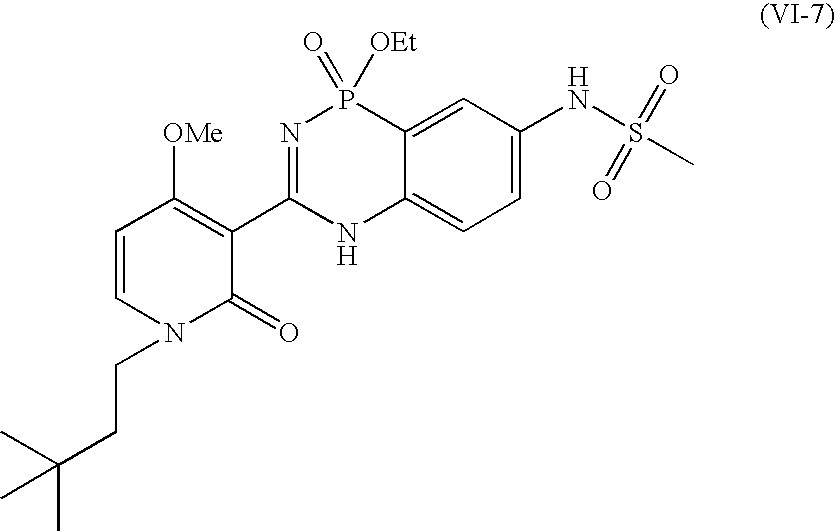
C1=CN(CCC(C)(C)C)C(=O)C(C2=NP(=O)([OEt])C3=CC(NS(C)(=O)=O)=CC=C3N2)=C1[OMe]
